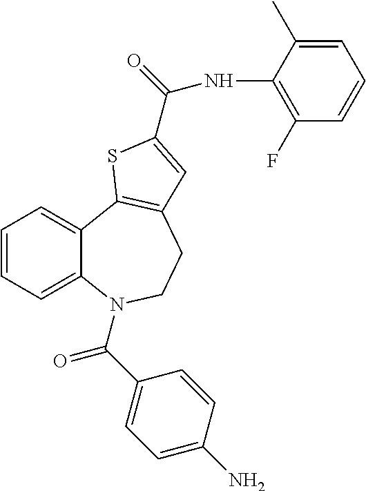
C1=CC=C2C(=C1)C1=C(CCN2C(C2=CC=C(N)C=C2)=O)C=C(C(NC2=C(F)C=CC=C2C)=O)S1
